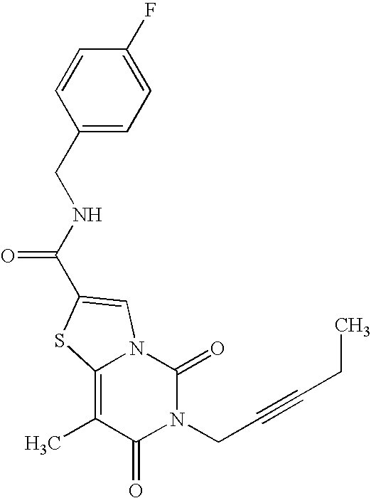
N1(CC#CCC)C(=O)N2C(=C(C)C1=O)SC(C(NCC1=CC=C(F)C=C1)=O)=C2
